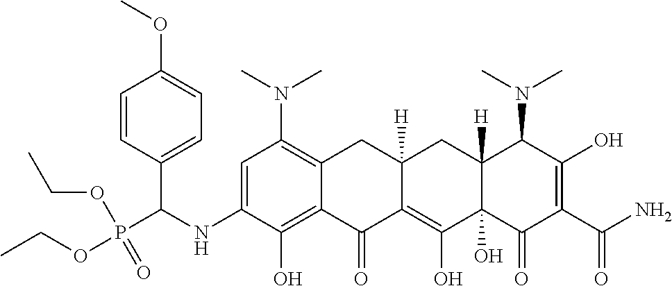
C1=C(NC(P(OCC)(=O)OCC)C2=CC=C(OC)C=C2)C(O)=C2C(=C1N(C)C)CC1([H])C(=C(O)C3(O)C([H])(C1)C(N(C)C)C(O)=C(C(N)=O)C3=O)C2=O
